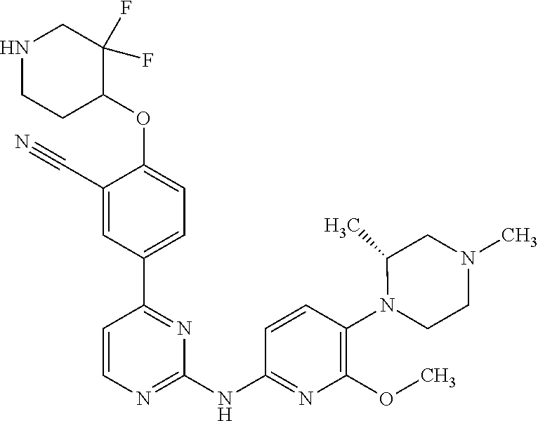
C1(C#N)=CC(C2=NC(NC3=NC(OC)=C(N4CCN(C)CC4C)C=C3)=NC=C2)=CC=C1OC1C(F)(F)CNCC1
